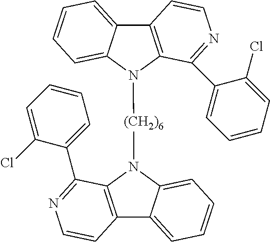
C12=C(N([(CH2)6]N3C4=C(C5=CC=CC=C35)C=CN=C4C3=CC=CC=C3Cl)C3=CC=CC=C13)C(C1=CC=CC=C1Cl)=NC=C2
